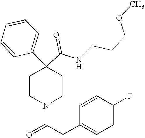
N(C(C1(C2=CC=CC=C2)CCN(C(=O)CC2=CC=C(F)C=C2)CC1)=O)CCCOC
